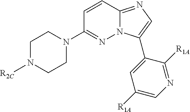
C1=CC2=NC=C(C3=CC([R1A])=CN=C3[R1A])N2N=C1N1CCN([R2C])CC1
